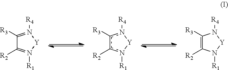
C1([R3])=N([R4])->[Y]-N([R1])=C1[R2].c1([R3])c([R2])n([R1])[Y]n1[R4].C1([R3])=C([R2])N([R1])[Y]N1[R4]
